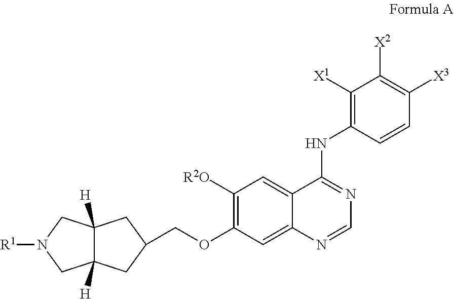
C12([H])C([H])(CC(COC3=C([R2O])C=C4C(=C3)N=CN=C4NC3=C([X1])C([X2])=C([X3])C=C3)C1)CN([R1])C2
